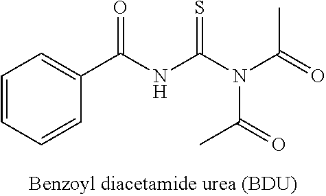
C1=CC=CC(C(=O)NC(=S)N(C(C)=O)C(C)=O)=C1
